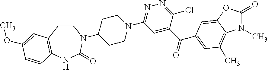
C1CC2=C(NC(=O)N1C1CCN(C3=NN=C(Cl)C(C(=O)C4=CC(C)=C5N(C)C(=O)OC5=C4)=C3)CC1)C=CC(OC)=C2
